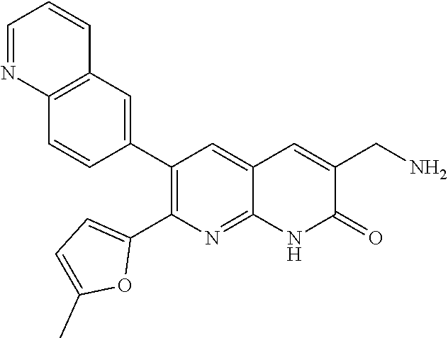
C12=C(C=C(C3=C(C4=CC=C(C)O4)N=C4C(=C3)C=C(CN)C(=O)N4)C=C1)C=CC=N2
